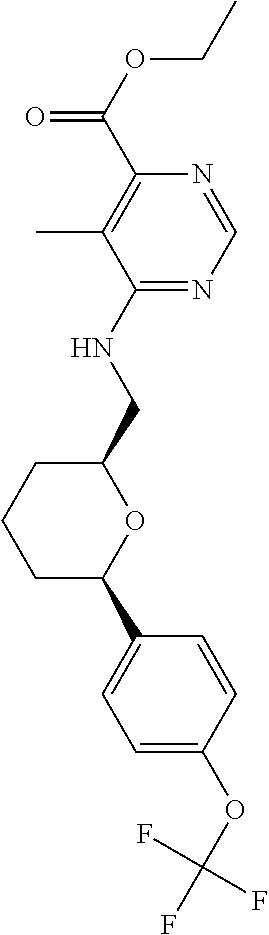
C1(NCC2OC(C3=CC=C(OC(F)(F)F)C=C3)CCC2)=NC=NC(C(OCC)=O)=C1C
